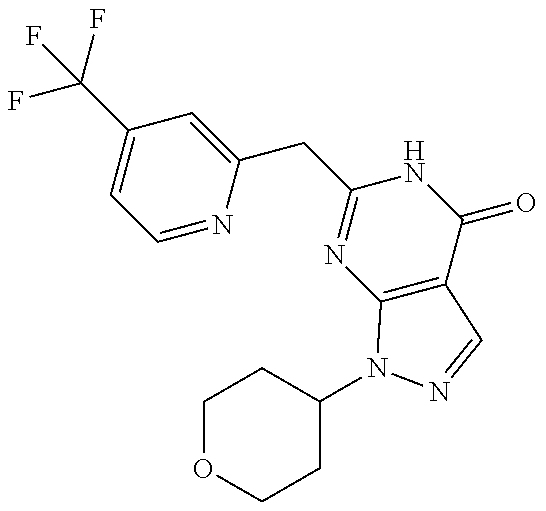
C1=NC(CC2=NC3=C(C(=O)N2)C=NN3C2CCOCC2)=CC(C(F)(F)F)=C1
